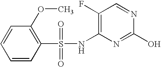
C1(F)=C(NS(C2=C(OC)C=CC=C2)(=O)=O)N=C(O)N=C1
